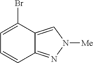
C1=C(Br)C2=CN([Me])N=C2C=C1
